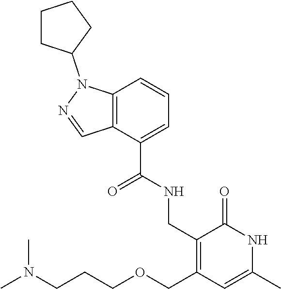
C12=C(C(C(NCC3=C(COCCCN(C)C)C=C(C)NC3=O)=O)=CC=C1)C=NN2C1CCCC1
